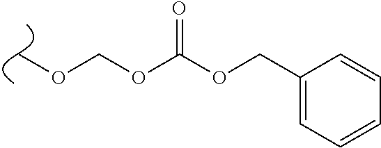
C(OC(OCC1=CC=CC=C1)=O)OC
